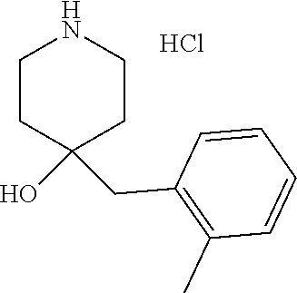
Cl.C1CC(O)(CC2=C(C)C=CC=C2)CCN1
